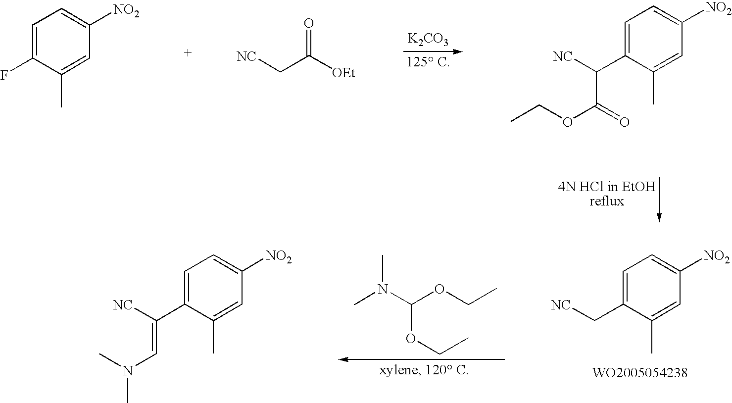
[K2CO3].C1=C(F)C(C)=CC([NO2])=C1.[NC]CC([OEt])=O.[NC]C(C1=CC=C([NO2])C=C1C)C(=O)OCC.[NC]CC1=CC=C([NO2])C=C1C.CN(C(OCC)OCC)C.[NC]C(C1=CC=C([NO2])C=C1C)=CN(C)C
